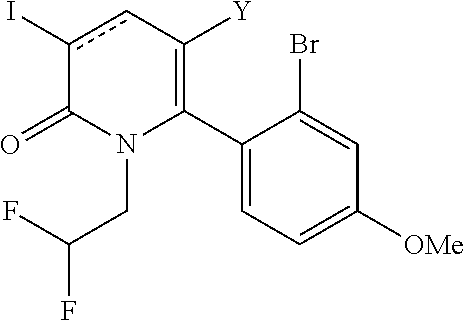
C1(C2=C([Y])cc(I)C(=O)N2CC(F)F)=CC=C([OMe])C=C1Br
